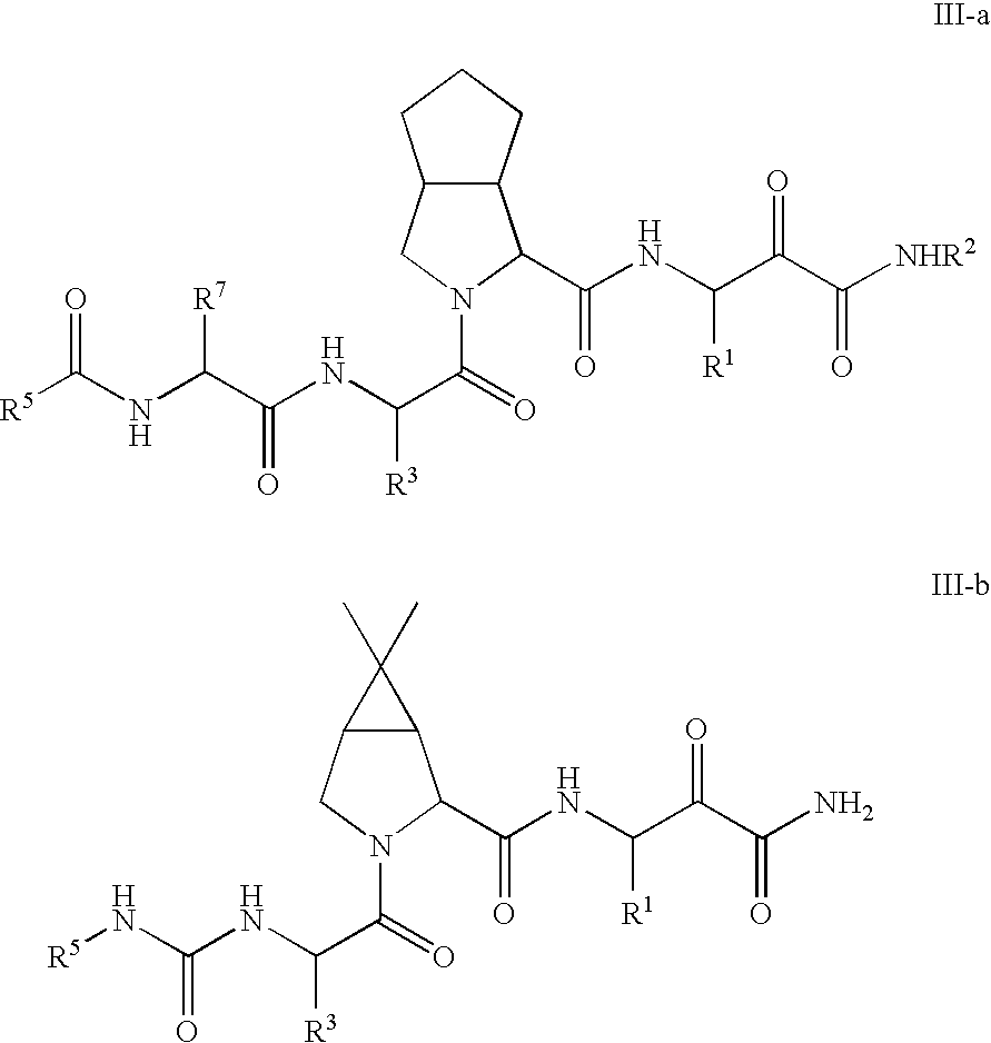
C12C(CCC1)C(C(NC(C(C([NHR2])=O)=O)[R1])=O)N(C(=O)C(NC(C(NC([R5])=O)[R7])=O)[R3])C2.C12C(C(C(NC(C(C(N)=O)=O)[R1])=O)N(C(=O)C(NC(N[R5])=O)[R3])C1)C2(C)C
